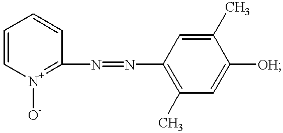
N(C1=C(C)C=C([OH])C(C)=C1)=NC1=[N+]([O-])C=CC=C1
